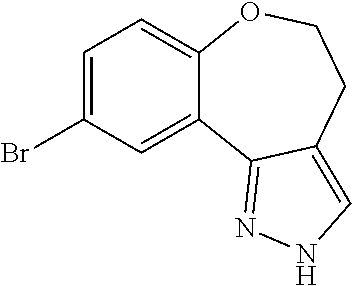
C1=C(Br)C=C2C(=C1)OCCC1=CNN=C21
